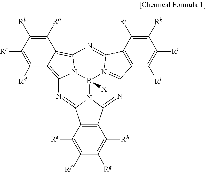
C1([Ra])=C([Rb])C([Rc])=C([Rd])C2=C3N4C(=C12)N=C1C2=C(C([Rl])=C([Rj])C([Rk])=C2[Ri])C2=N1B4([X])N1C(=N2)C2=C(C([Re])=C([Rf])C([Rg])=C2[Rh])C1=N3
